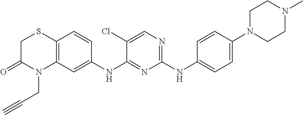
C1(NC2=CC=C(N3CCN(C)CC3)C=C2)=NC=C(Cl)C(NC2=CC3=C(C=C2)SCC(=O)N3CC#C)=N1
